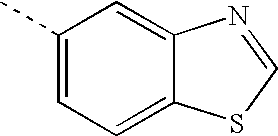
C1(C)=CC=C2C(=C1)N=CS2
